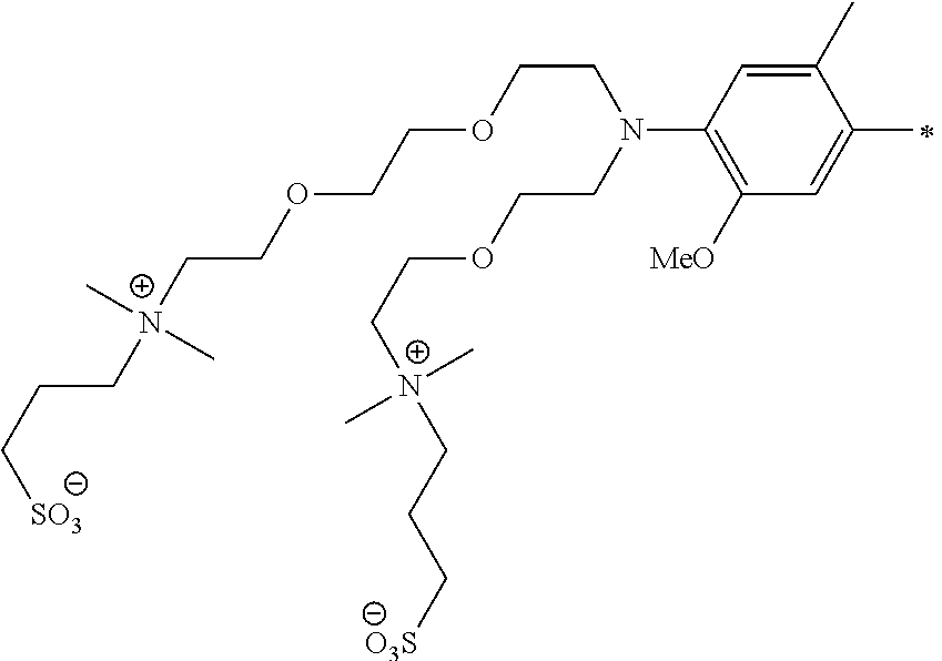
C(C[SO3])C[N+](CCOCCOCCN(CCOCC[N+](CCC[O3S])(C)C)C1=C([MeO])C=C(C)C(C)=C1)(C)C
